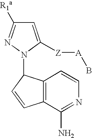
C1=C([Z][A]B)N(C2C3=C(C=C2)C(N)=NC=C3)N=C1[R1a]
